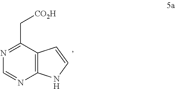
C1=NC2=C(C(C[CO2H])=N1)C=CN2
